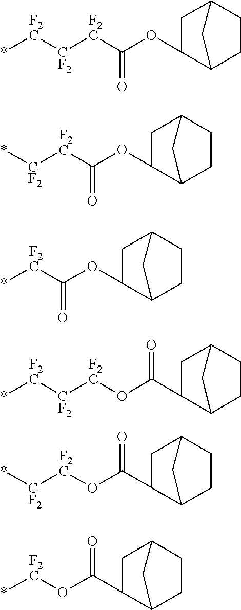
*[F2C][CF2][F2C]C(OC1CC2CCC1C2)=O.*[CF2][F2C]C(OC1CC2CCC1C2)=O.*[F2C]C(OC1CC2CCC1C2)=O.*[F2C][CF2][F2C]OC(C1CC2CCC1C2)=O.*[CF2][F2C]OC(C1CC2CCC1C2)=O.[F2C](OC(C1CC2CCC1C2)=O)*
